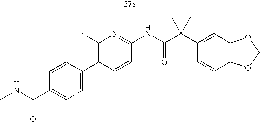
C1(C2=CC=C(C(NC)=O)C=C2)=C(C)N=C(NC(C2(C3=CC4=C(C=C3)OCO4)CC2)=O)C=C1
